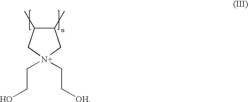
C1(C)C(C)C[N+](CCO)(CC[OH])C1
